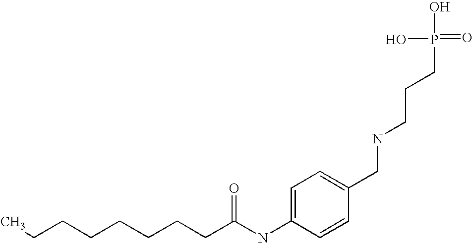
C1(NC(CCCCCCCC)=O)=CC=C(CNCCCP(=O)(O)O)C=C1
